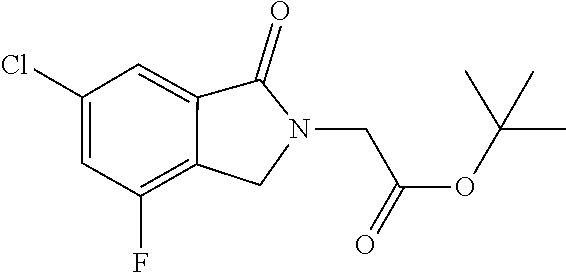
C12=C(F)C=C(Cl)C=C1C(=O)N(CC(OC(C)(C)C)=O)C2
